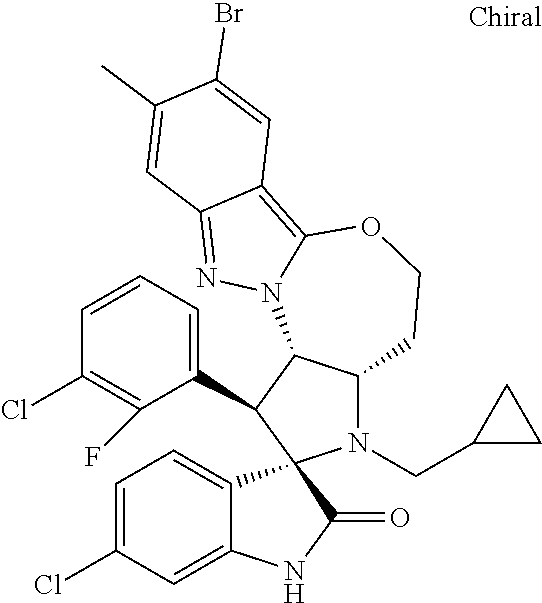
C1=CC=C(C2C3C(N(CC4CC4)C24C2=CC=C(Cl)C=C2NC4=O)CCOC2=C4C(=NN32)C=C(C)C(Br)=C4)C(F)=C1Cl
